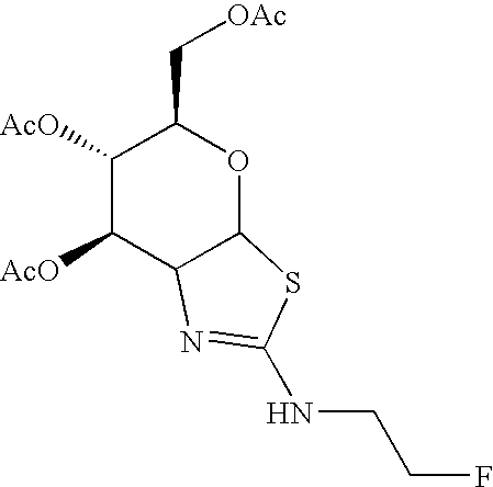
C1([AcO])C([AcO])C2C(OC1C[OAc])SC(NCCF)=N2
